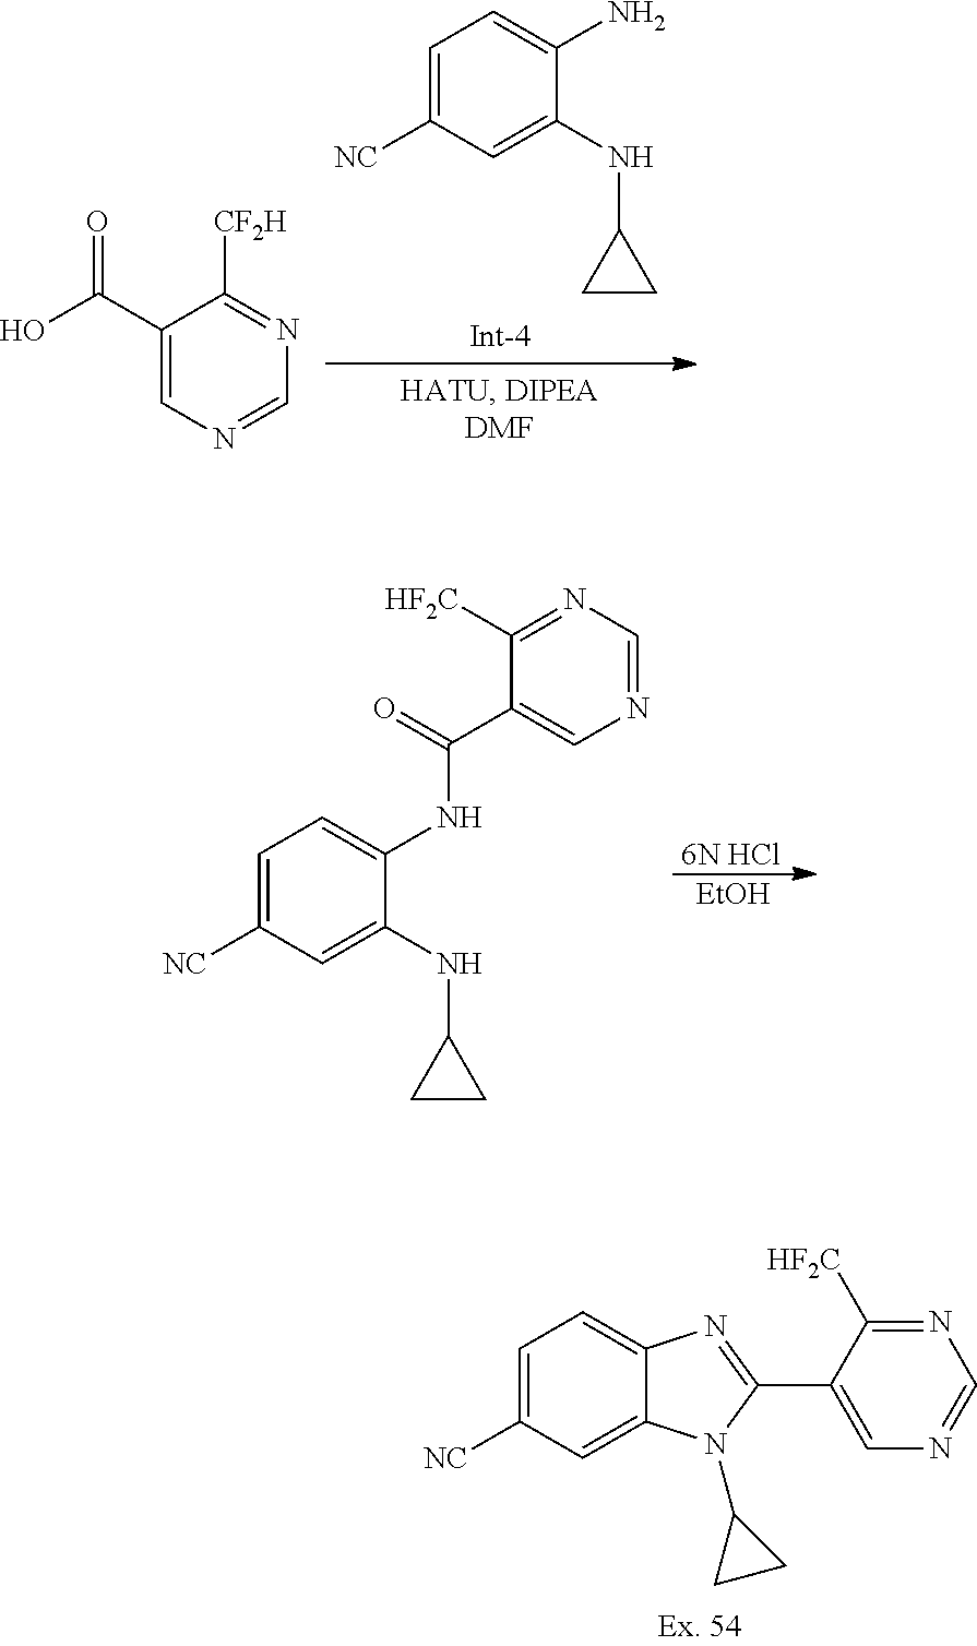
C1=C([NC])C=C(NC2CC2)C(N)=C1.C1(C(O)=O)=CN=CN=C1[CF2H].C1=C([NC])C=C(NC2CC2)C(NC(C2=CN=CN=C2[HF2C])=O)=C1.[EtOH].[6N HCl].C1=C([NC])C=C2C(=C1)N=C(C1=CN=CN=C1[HF2C])N2C1CC1
